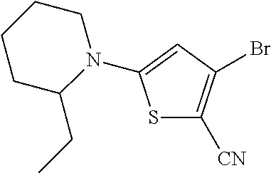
S1C([CN])=C(Br)C=C1N1CCCCC1CC
